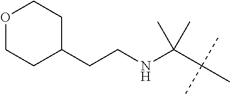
C(CNC(C(C)(C)C)(C)C)C1CCOCC1
